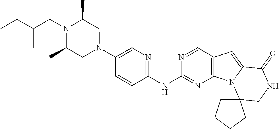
C1(NC2=NC=C(N3CC(C)N(CC(CC)C)C(C)C3)C=C2)=NC2=C(C=N1)C=C1N2C2(CNC1=O)CCCC2
